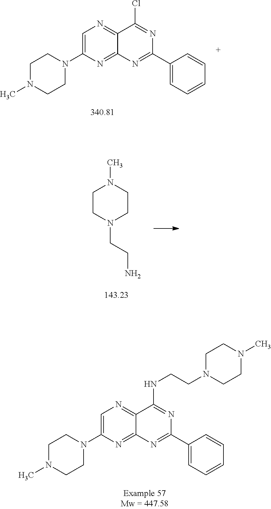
C1N(C)CCN(C2=CN=C3C(=N2)N=C(C2=CC=CC=C2)N=C3Cl)C1.C1CN(CCN)CCN1C.C1N(C)CCN(C2=CN=C3C(=N2)N=C(C2=CC=CC=C2)N=C3NCCN2CCN(C)CC2)C1
